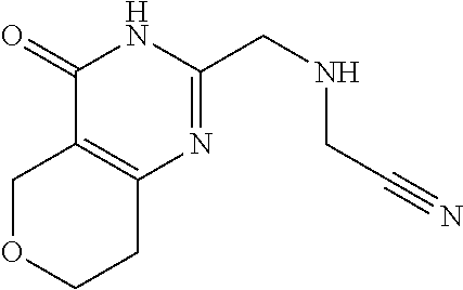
N1=C(CNCC#N)NC(=O)C2=C1CCOC2
